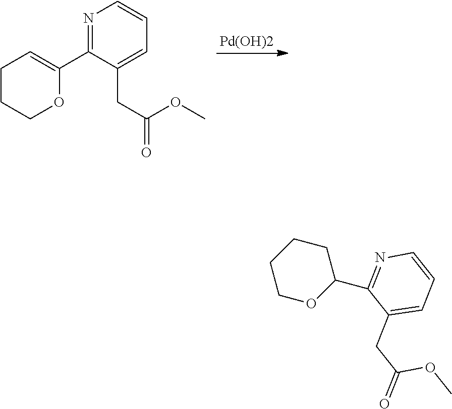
[Pd(OH)2].N1=C(C2=CCCCO2)C(CC(OC)=O)=CC=C1.C1CCOC(C2=NC=CC=C2CC(=O)OC)C1
